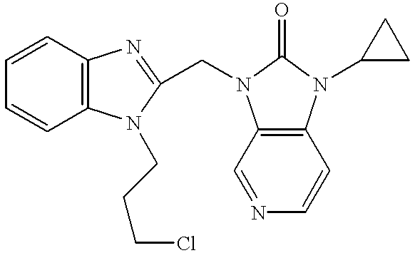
C1=CC2=C(C=C1)N(CCCCl)C(CN1C3=C(N(C4CC4)C1=O)C=CN=C3)=N2
